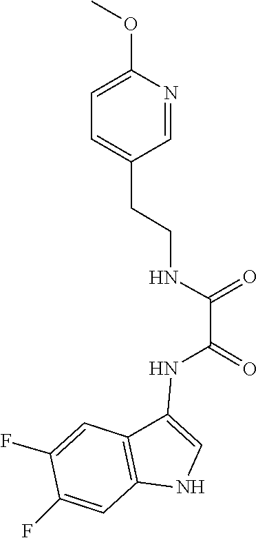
COC1=CC=C(CCNC(C(NC2=CNC3=C2C=C(F)C(F)=C3)=O)=O)C=N1
